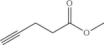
C#CCCC(OC)=O
